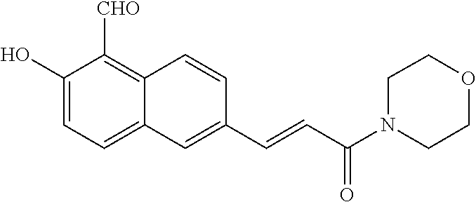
C1(O)=CC=C2C(=C1[CHO])C=CC(C=CC(N1CCOCC1)=O)=C2
